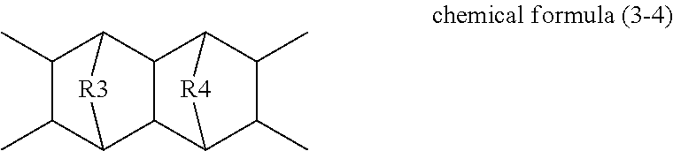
C1(C)C(C)C2[R3]C1C1C2C2C(C)C(C)C1[R4]2
